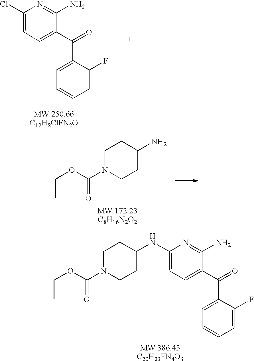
C1N(C(OCC)=O)CCC(NC2=CC=C(C(=O)C3=CC=CC=C3F)C(N)=N2)C1.C1(Cl)=CC=C(C(=O)C2=CC=CC=C2F)C(N)=N1.C1N(C(OCC)=O)CCC(N)C1
